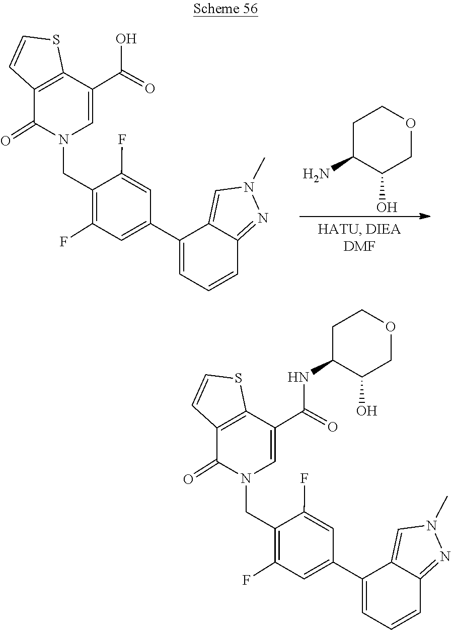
C12=NN(C)C=C1C(C1=CC(F)=C(CN3C=C(C(O)=O)C4=C(C3=O)C=CS4)C(F)=C1)=CC=C2.C1C(N)C(O)COC1.C12=NN(C)C=C1C(C1=CC(F)=C(CN3C=C(C(NC4C(O)COCC4)=O)C4=C(C3=O)C=CS4)C(F)=C1)=CC=C2
